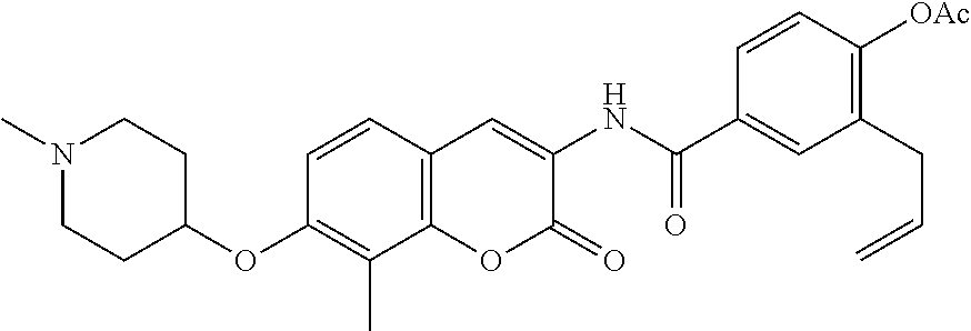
N1(C)CCC(OC2=C(C)C3=C(C=C2)C=C(NC(=O)C2=CC(CC=C)=C([OAc])C=C2)C(=O)O3)CC1
